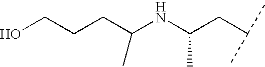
C(NC(CC(C)C)C)(C)CCCO
